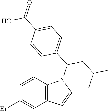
C12=C(C=CC(Br)=C1)N(C(C1=CC=C(C(=O)O)C=C1)CC(C)C)C=C2
